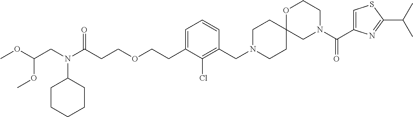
C1=C(C(N2CCOC3(C2)CCN(CC2=C(Cl)C(CCOCCC(N(CC(OC)OC)C4CCCCC4)=O)=CC=C2)CC3)=O)N=C(C(C)C)S1
